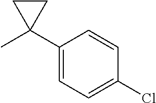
CC1(C2=CC=C(Cl)C=C2)CC1
